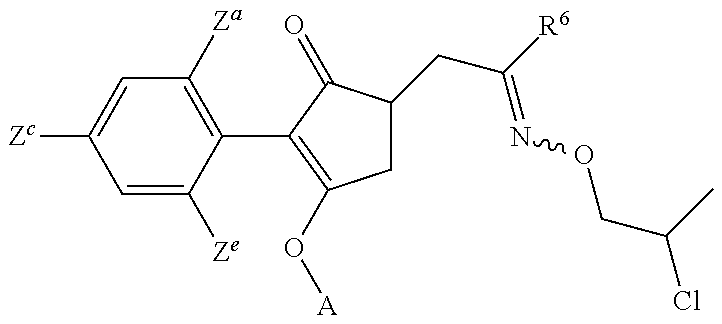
C1=C([Ze])C(C2=C(O[A])CC(CC(=NOCC(Cl)C)[R6])C2=O)=C([Za])C=C1[Zc]
